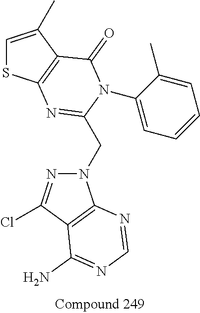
C1=C(C)C2=C(S1)N=C(CN1N=C(Cl)C3=C1N=CN=C3N)N(C1=CC=CC=C1C)C2=O
